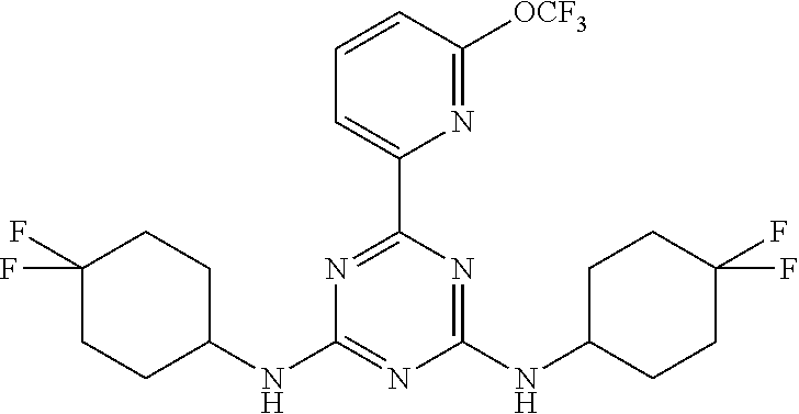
C1(C2=NC(NC3CCC(F)(F)CC3)=NC(NC3CCC(F)(F)CC3)=N2)=CC=CC([OCF3])=N1
